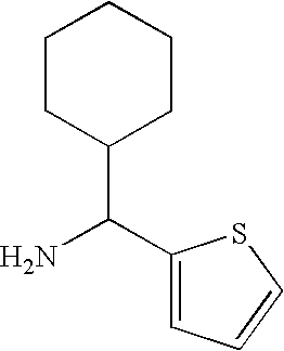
NC(C1CCCCC1)C1=CC=CS1
